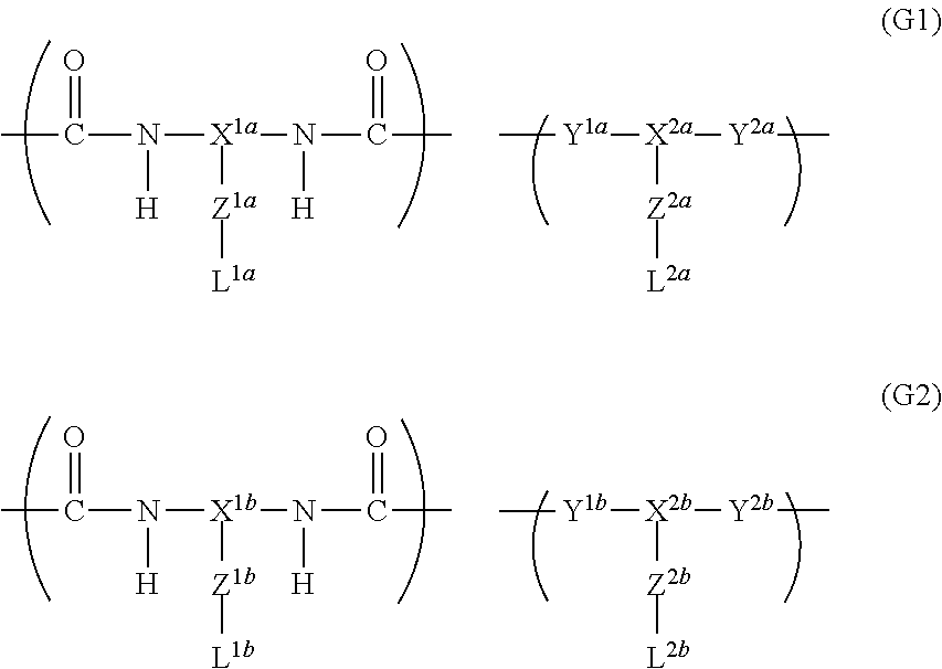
CC(N([H])[X1a](N(C(=O)C)[H])[Z1a][L1a])=O.[Y1a]([X2a]([Y2a]C)[Z2a][L2a])C.CC(N([H])[X1b](N(C(=O)C)[H])[Z1b][L1b])=O.[Y1b]([X2b]([Y2b]C)[Z2b][L2b])C
